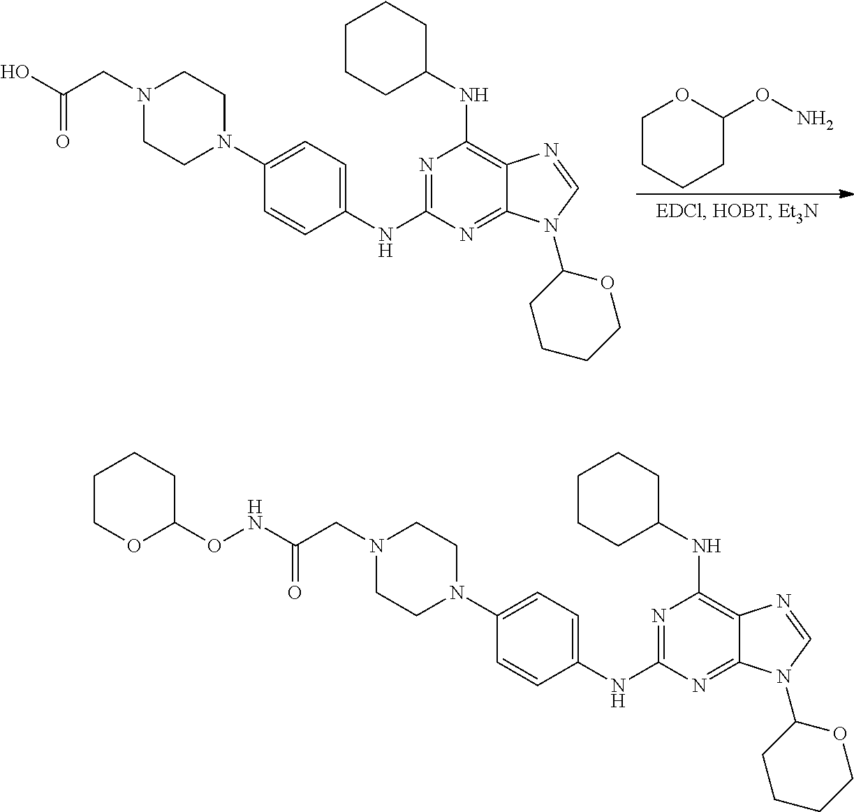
C1CCCC(ON)O1.C1CN(C2=CC=C(NC3=NC(NC4CCCCC4)=C4C(=N3)N(C3CCCCO3)C=N4)C=C2)CCN1CC(O)=O.C1CN(C2=CC=C(NC3=NC(NC4CCCCC4)=C4C(=N3)N(C3CCCCO3)C=N4)C=C2)CCN1CC(NOC1CCCCO1)=O
